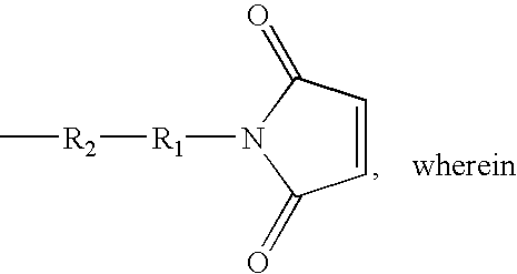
[R1](N1C(=O)C=CC1=O)[R2]C
